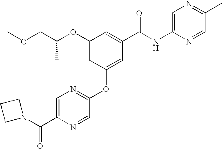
C1(OC(COC)C)=CC(OC2=NC=C(C(=O)N3CCC3)N=C2)=CC(C(NC2=CN=C(C)C=N2)=O)=C1
